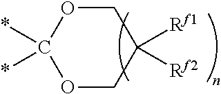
O1CC([Rf1])([Rf2])COC1(*)*
